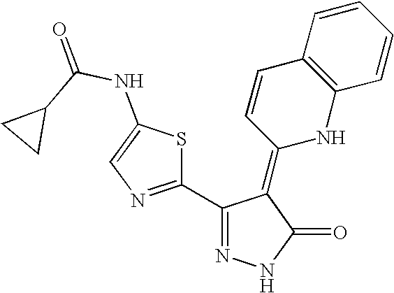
N1=C(C2=NC=C(NC(C3CC3)=O)S2)C(=C2NC3=C(C=C2)C=CC=C3)C(=O)N1
